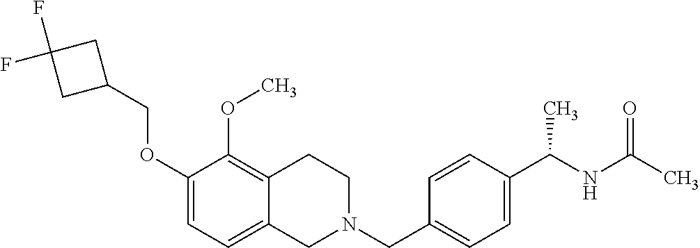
C1(OCC2CC(F)(F)C2)=CC=C2C(=C1OC)CCN(CC1=CC=C(C(NC(C)=O)C)C=C1)C2
